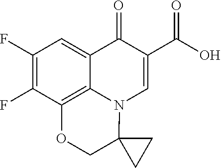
C1(F)=C(F)C2=C3C(=C1)C(=O)C(C(O)=O)=CN3C1(CO2)CC1
